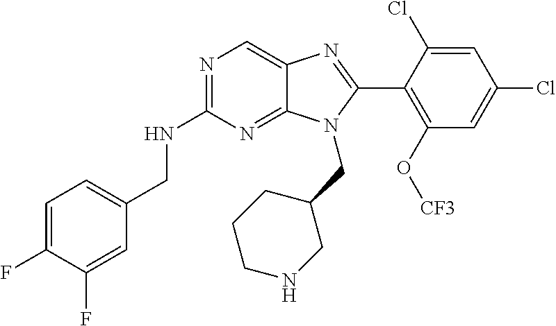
C1=C(F)C(F)=CC(CNC2=NC=C3C(=N2)N(CC2CCCNC2)C(C2=C(O[CF3])C=C(Cl)C=C2Cl)=N3)=C1
